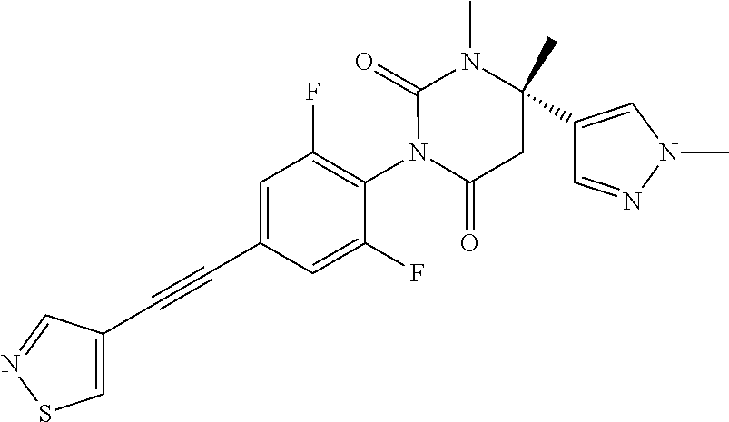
C1(C#CC2=CC(F)=C(N3C(=O)CC(C4=CN(C)N=C4)(C)N(C)C3=O)C(F)=C2)=CSN=C1
